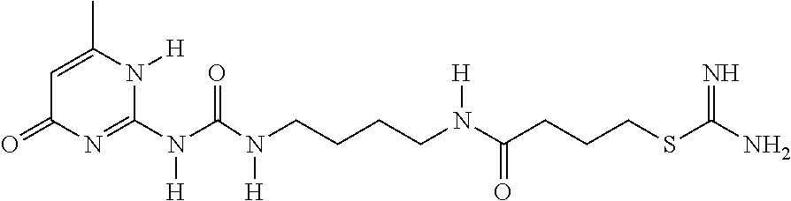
C1=C(C)N([H])C(N(C(N(CCCCN(C(CCCSC(N)=N)=O)[H])[H])=O)[H])=NC1=O
